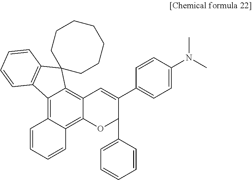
C1(C2=CC3=C4C(=C5C(=C3OC2C2=CC=CC=C2)C=CC=C5)C2=C(C43CCCCCCC3)C=CC=C2)=CC=C(N(C)C)C=C1
